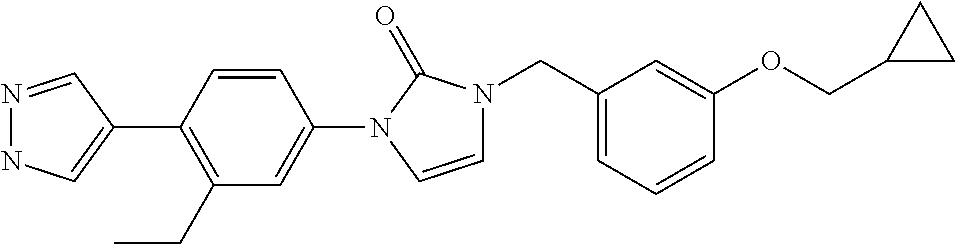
N1=CC(C2=C(CC)C=C(N3C(=O)N(CC4=CC=CC(OCC5CC5)=C4)C=C3)C=C2)=CN1
